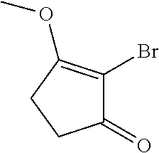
C1(=O)C(Br)=C(OC)CC1
